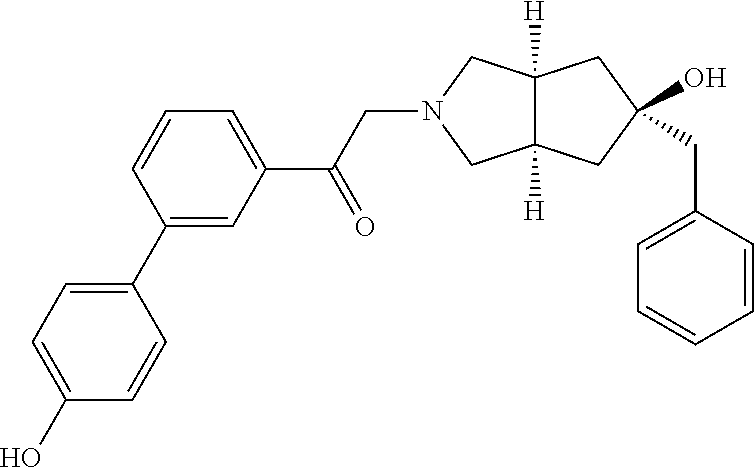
C1(O)=CC=C(C2=CC(C(CN3CC4([H])C([H])(C3)CC(CC3=CC=CC=C3)(O)C4)=O)=CC=C2)C=C1
